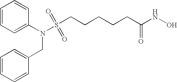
C1=CC=C(N(S(CCCCCC(NO)=O)(=O)=O)CC2=CC=CC=C2)C=C1
